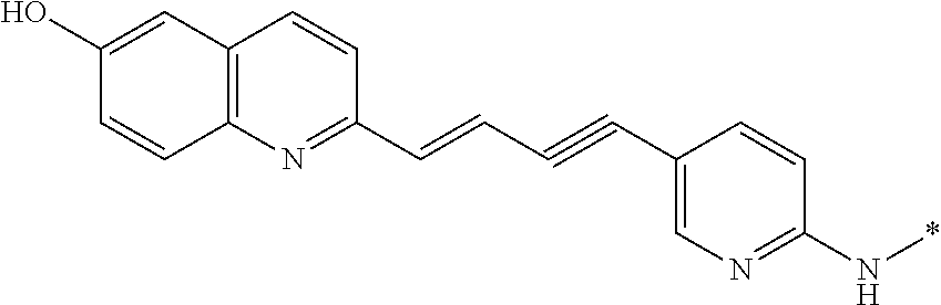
C1(O)=CC2=C(C=C1)N=C(C=CC#CC1=CN=C(N*)C=C1)C=C2
